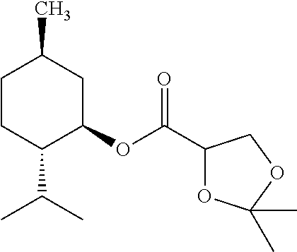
C1CC(C(C)C)C(OC(=O)C2OC(C)(C)OC2)CC1C
